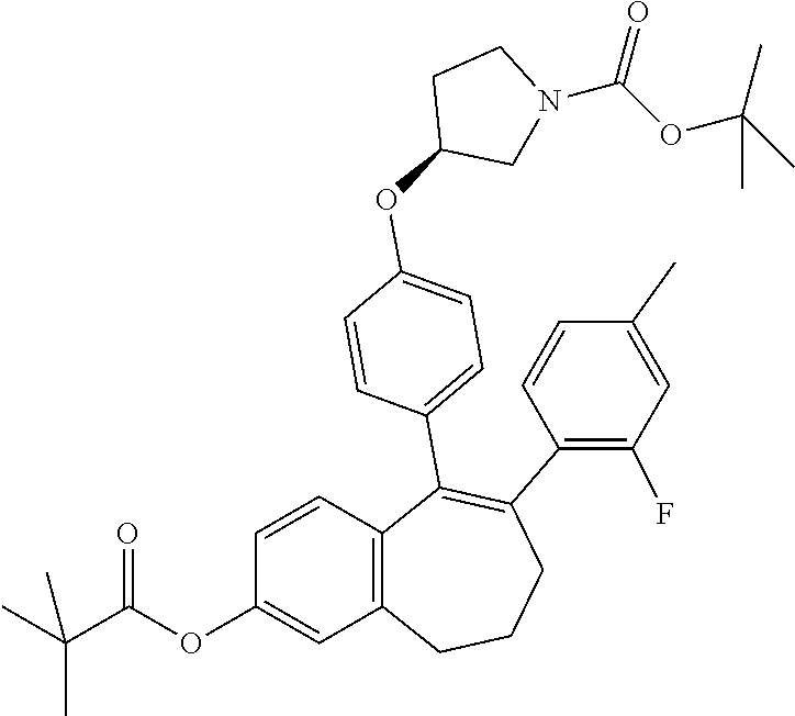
C1(C2=C(C3=CC=C(OC4CCN(C(OC(C)(C)C)=O)C4)C=C3)C3=C(CCC2)C=C(OC(C(C)(C)C)=O)C=C3)=C(F)C=C(C)C=C1
